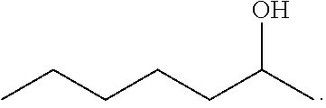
OC(CCCCC)C
